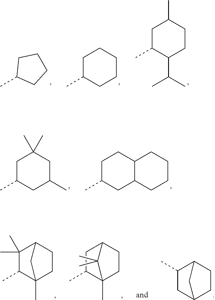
CC1CCCCC1.CC1CCCC1.CC1C(C(C)C)CCC(C)C1.CC1CC(C)CC(C)(C)C1.CC1CC2C(CC1)CCCC2.CC1C2(C)CCC(C1(C)C)C2.CC1C2(C)CCC(C1)C2(C)C.CC1C2CCC(C1)C2
